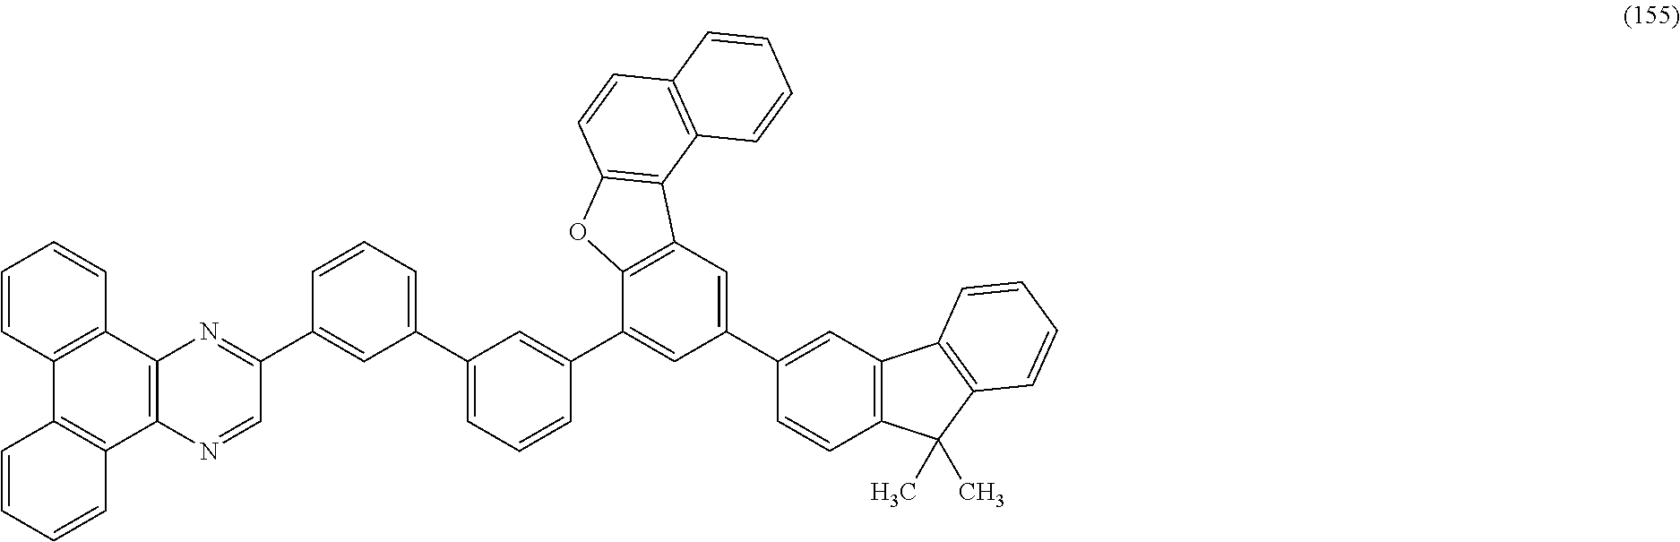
C1=CC2=C(C=C1)C1=C(C3=C2C=CC=C3)N=CC(C2=CC(C3=CC=CC(C4=CC(C5=CC6=C(C=C5)C(C)(C)C5=C6C=CC=C5)=CC5=C4OC4=C5C5=C(C=C4)C=CC=C5)=C3)=CC=C2)=N1
